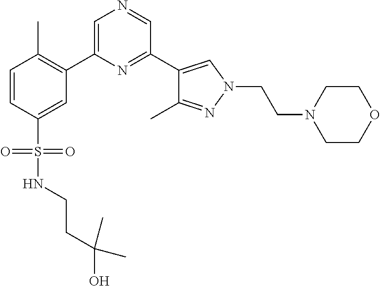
C1=CC(S(=O)(NCCC(C)(C)O)=O)=CC(C2=CN=CC(C3=CN(CCN4CCOCC4)N=C3C)=N2)=C1C
